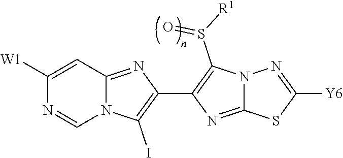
C1([W1])=CC2=NC(C3=C(S([R1])=O)N4C(=N3)SC([Y6])=N4)=C(I)N2C=N1
